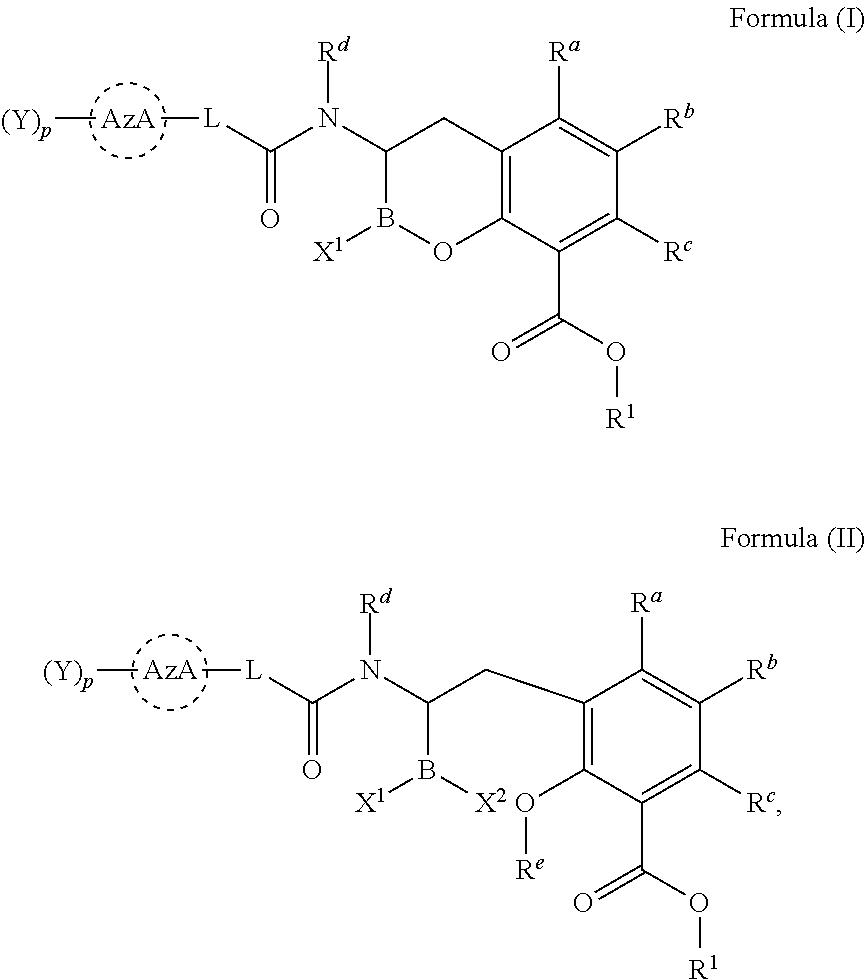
C12=C(C(C(O[R1])=O)=C([Rc])C([Rb])=C1[Ra])OB([X1])C(N(C([L][AzA][(Y)p])=O)[Rd])C2.C1(CC(B([X2])[X1])N(C([L][AzA][(Y)p])=O)[Rd])=C(O[Re])C(C(O[R1])=O)=C([Rc])C([Rb])=C1[Ra]
